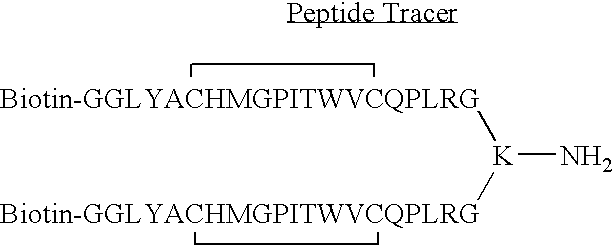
[Biotin-GGLYACHMGPITWVCQPLRG][K](N)[Biotin-GGLYACHMGPITWVCQPLRG]
